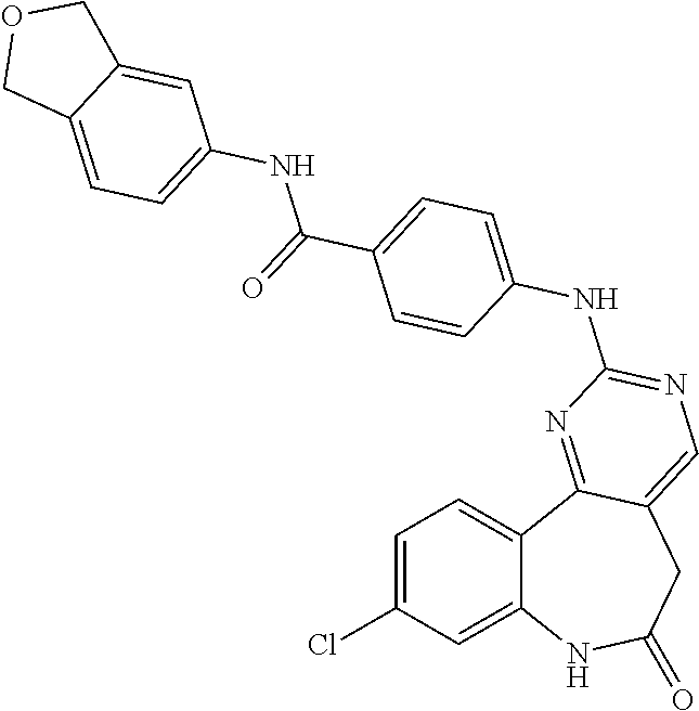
C1=C(Cl)C=C2C(=C1)C1=NC(NC3=CC=C(C(=O)NC4=CC=C5C(=C4)COC5)C=C3)=NC=C1CC(=O)N2
